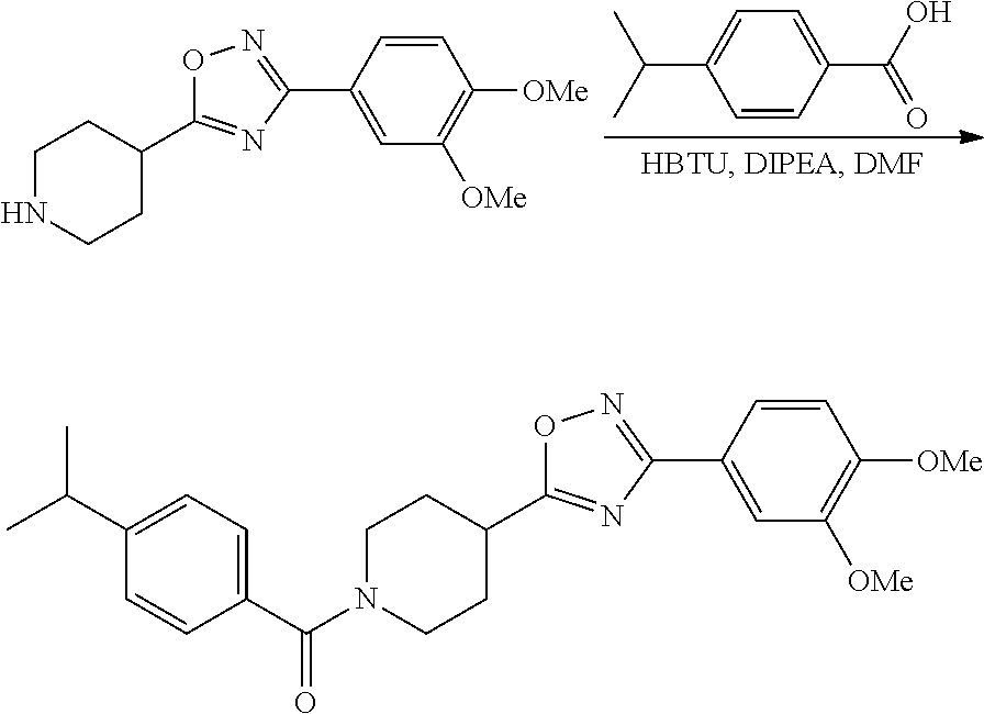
C1=C(C(=O)O)C=CC(C(C)C)=C1.N1CCC(C2=NC(C3=CC([OMe])=C([OMe])C=C3)=NO2)CC1.C1(C(N2CCC(C3=NC(C4=CC([OMe])=C([OMe])C=C4)=NO3)CC2)=O)=CC=C(C(C)C)C=C1
